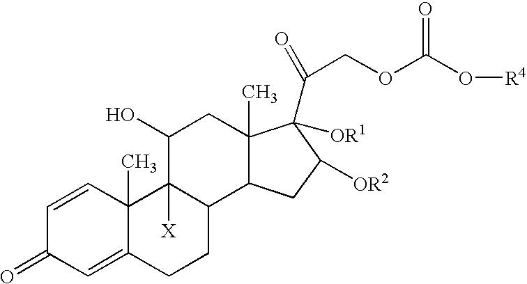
C1=CC2(C)C(=CC1=O)CCC1C2([X])C(O)CC2(C)C1CC([OR2])C2([OR1])C(COC(O[R4])=O)=O
